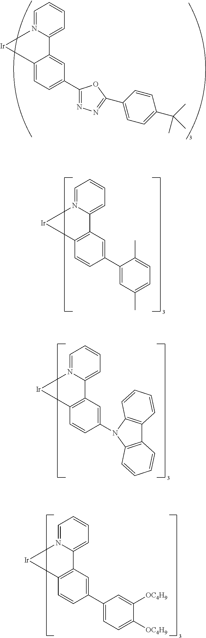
C1=N2C(=CC=C1)C1=CC(C3=NN=C(C4=CC=C(C(C)(C)C)C=C4)O3)=CC=C1[Ir]2.C1=N2C(=CC=C1)C1=C(C=CC(C3=CC(C)=CC=C3C)=C1)[Ir]2.C1=N2C(=CC=C1)C1=C(C=CC(N3C4=C(C5=C3C=CC=C5)C=CC=C4)=C1)[Ir]2.C1=N2C(=CC=C1)C1=C(C=CC(C3=CC=C([OC4H9])C([OC4H9])=C3)=C1)[Ir]2
